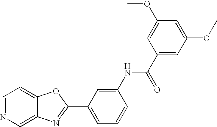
C12=CN=CC=C1OC(C1=CC=CC(NC(C3=CC(OC)=CC(OC)=C3)=O)=C1)=N2
